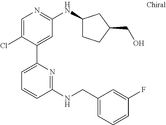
C1=C(Cl)C(C2=CC=CC(NCC3=CC=CC(F)=C3)=N2)=CC(NC2CCC(CO)C2)=N1
